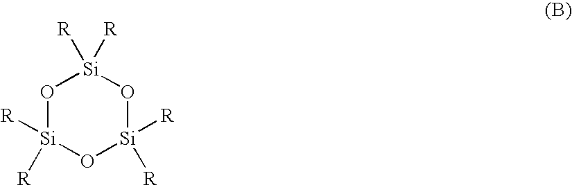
O1[Si]([R])([R])O[Si]([R])([R])O[Si]1([R])[R]
